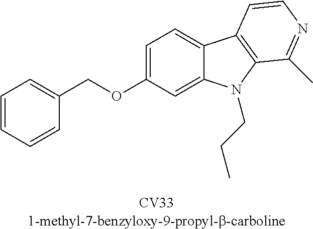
C1=CC=CC(COC2=CC=C3C(=C2)N(CCC)C2=C3C=CN=C2C)=C1
